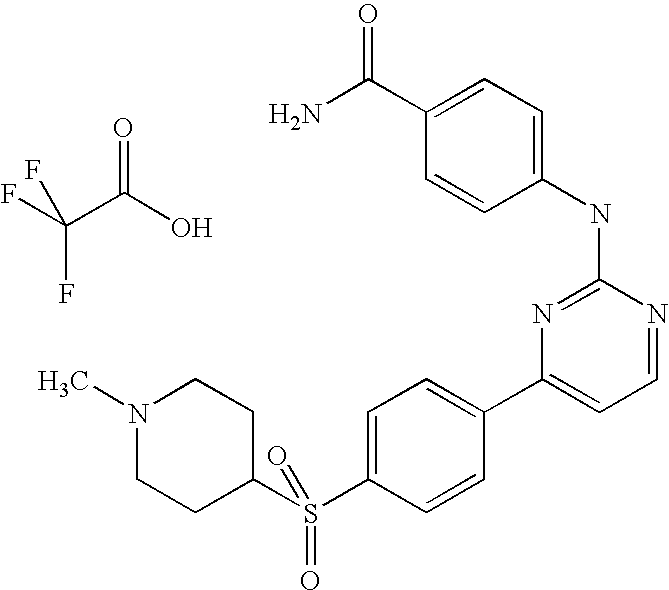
O=C(N)C1=CC=C(NC2=NC(C3=CC=C(S(C4CCN(C)CC4)(=O)=O)C=C3)=CC=N2)C=C1.O=C(C(F)(F)F)O
